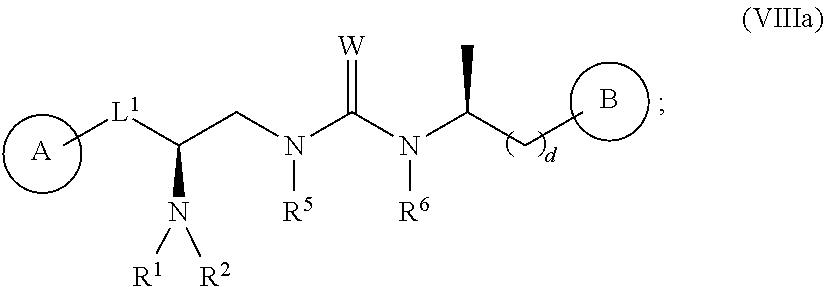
B.C[L1]C(CN(C(N(C(CC)C)[R6])=[W])[R5])N([R2])[R1].[A]
